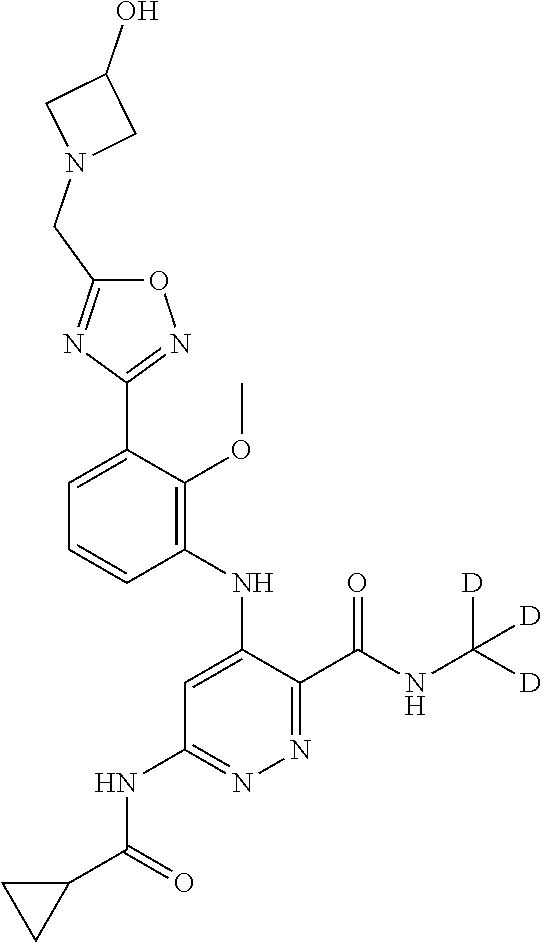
C1=C(C2=NOC(CN3CC(O)C3)=N2)C(OC)=C(NC2=CC(NC(C3CC3)=O)=NN=C2C(NC([D])([D])[D])=O)C=C1
